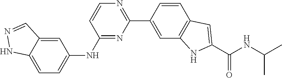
N(C(C)C)C(C1=CC2=C(C=C(C3=NC=CC(NC4=CC=C5C(=C4)C=NN5)=N3)C=C2)N1)=O
